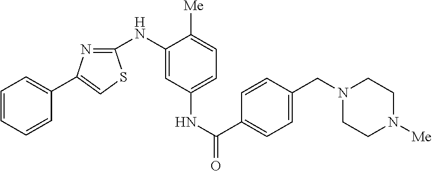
C1=CC=CC(C2=CSC(NC3=CC(NC(=O)C4=CC=C(CN5CCN([Me])CC5)C=C4)=CC=C3[Me])=N2)=C1
